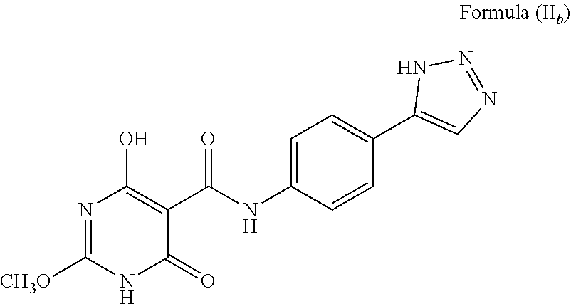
N1C([CH3O])=NC(O)=C(C(NC2=CC=C(C3=CN=NN3)C=C2)=O)C1=O
